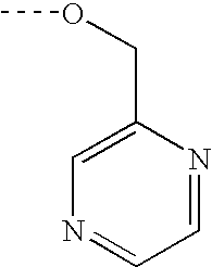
C1=C(COC)N=CC=N1
